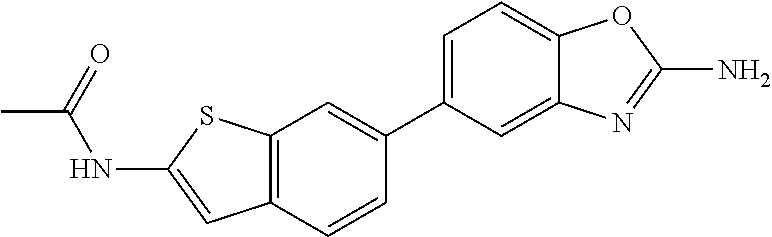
C1(C2=CC3=C(C=C2)C=C(NC(C)=O)S3)=CC=C2C(=C1)N=C(N)O2
